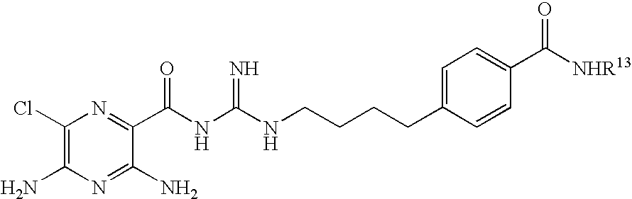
C1(Cl)=C(N)N=C(N)C(C(NC(NCCCCC2=CC=C(C([NHR13])=O)C=C2)=N)=O)=N1
